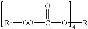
[R1][OO]C(O[R])=O
